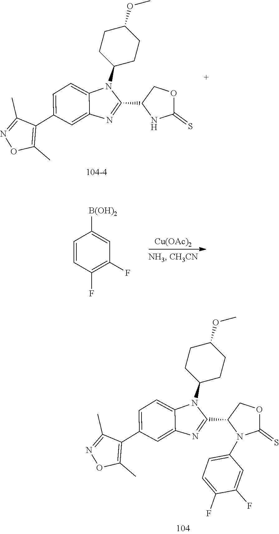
C1(C)=NOC(C)=C1C1=CC=C2C(=C1)N=C(C1NC(=S)OC1)N2C1CCC(OC)CC1.C1=CC(F)=C(F)C=C1[B(OH)2].[Cu(OAc)2].C1(C)=NOC(C)=C1C1=CC=C2C(=C1)N=C(C1N(C3=CC=C(F)C(F)=C3)C(=S)OC1)N2C1CCC(OC)CC1
